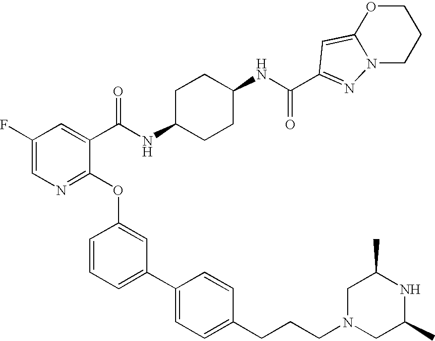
C1(F)=CN=C(OC2=CC(C3=CC=C(CCCN4CC(C)NC(C)C4)C=C3)=CC=C2)C(C(NC2CCC(NC(=O)C3=NN4C(=C3)OCCC4)CC2)=O)=C1
